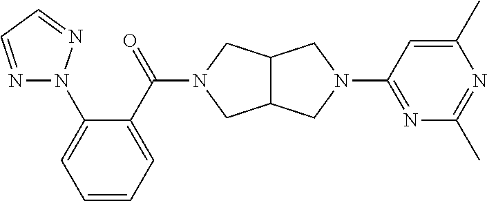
C12C(CN(C(C3=CC=CC=C3N3N=CC=N3)=O)C1)CN(C1=NC(C)=NC(C)=C1)C2
